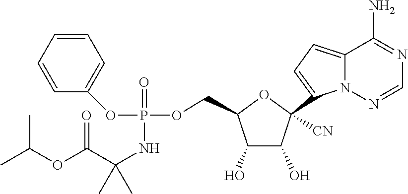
O(CC1C(O)C(O)C(C2=CC=C3N2N=CN=C3N)([CN])O1)P(=O)(NC(C(OC(C)C)=O)(C)C)OC1=CC=CC=C1
